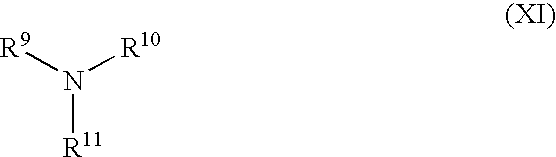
[R9]N([R10])[R11]
